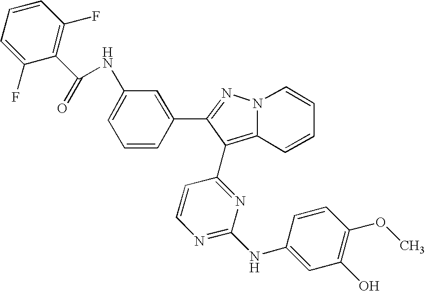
N(C1=CC=CC(C2=NN3C=CC=CC3=C2C2=NC(NC3=CC(O)=C(OC)C=C3)=NC=C2)=C1)C(C1=C(F)C=CC=C1F)=O
